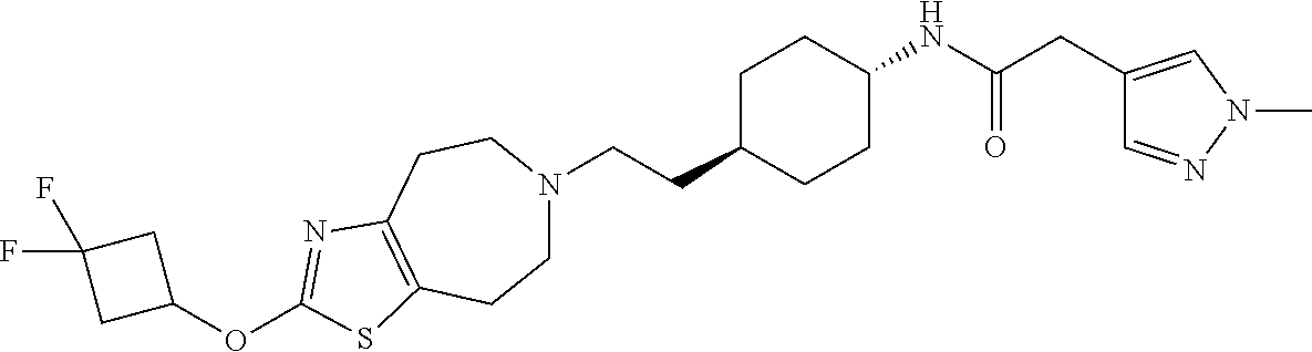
C(CC1CCC(NC(CC2=CN(C)N=C2)=O)CC1)N1CCC2=C(CC1)N=C(OC1CC(F)(F)C1)S2
